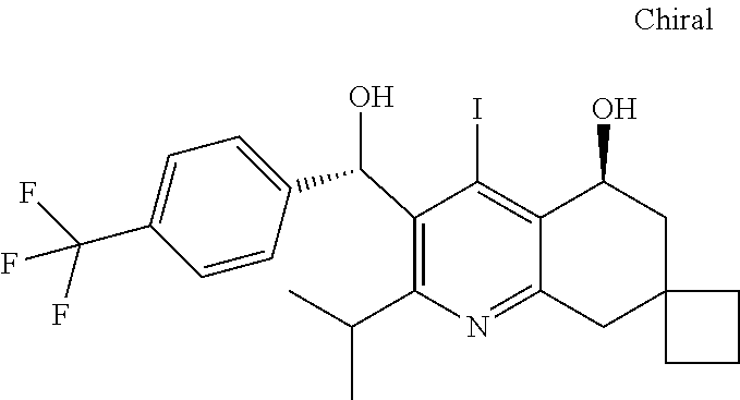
C1(C(O)C2=CC=C(C(F)(F)F)C=C2)=C(C(C)C)N=C2C(=C1I)C(O)CC1(C2)CCC1
